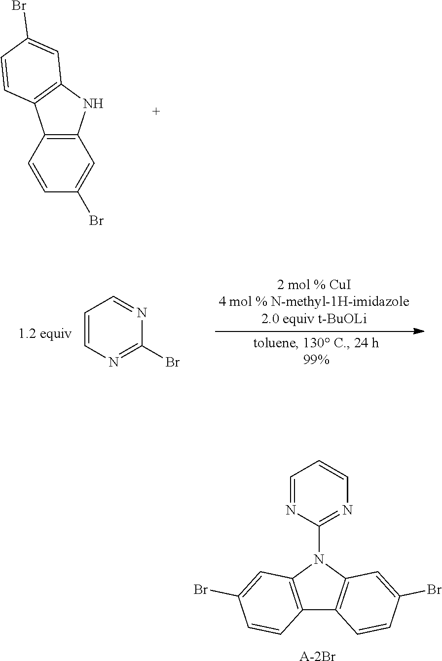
C12=C(C=CC(Br)=C1)C1=C(N2)C=C(Br)C=C1.C1=CN=C(Br)N=C1.C1=NC(N2C3=C(C4=C2C=C(Br)C=C4)C=CC(Br)=C3)=NC=C1.[A-2Br]
